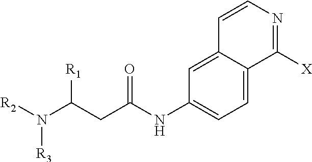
C1=C2C(=CC(NC(CC(N([R2])[R3])[R1])=O)=C1)C=CN=C2[X]
